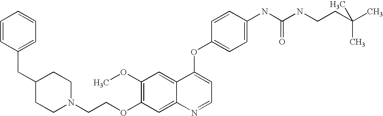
C1=CC(OC2=CC=NC3=CC(OCCN4CCC(CC5=CC=CC=C5)CC4)=C(OC)C=C23)=CC=C1NC(NCCC(C)(C)C)=O
